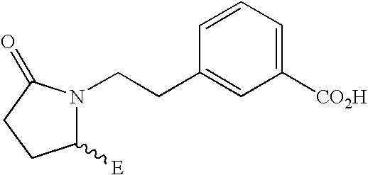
C1([E])N(CCC2=CC([CO2H])=CC=C2)C(=O)CC1
